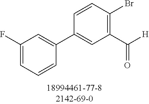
C1=C(F)C=C(C2=CC(C(=O)[H])=C(Br)C=C2)C=C1
